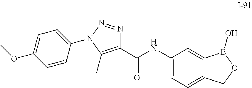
C1(C(NC2=CC=C3C(=C2)B(O)OC3)=O)=C(C)N(C2=CC=C(OC)C=C2)N=N1
